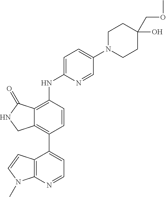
C12=C(C3=CC=NC4=C3C=CN4C)C=CC(NC3=CC=C(N4CCC(O)(COC)CC4)C=N3)=C1C(=O)NC2
